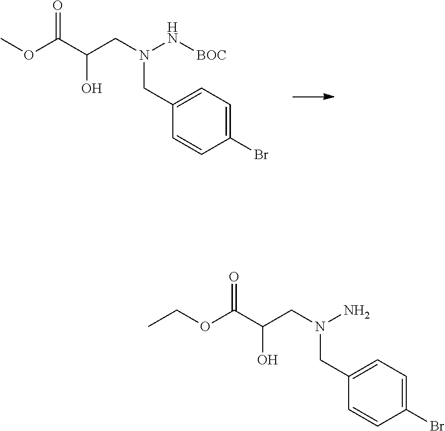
C1(CN(N[BOC])CC(C(OC)=O)O)=CC=C(Br)C=C1.C1(CN(N)CC(C(OCC)=O)O)=CC=C(Br)C=C1
